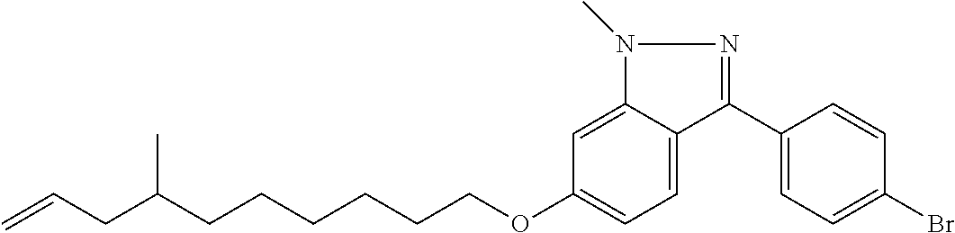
C1(C2=NN(C)C3=CC(OCCCCCCC(CC=C)C)=CC=C23)=CC=C(Br)C=C1
